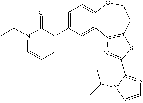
C1(C2=CC=CN(C(C)C)C2=O)=CC=C2C(=C1)C1=C(CCO2)SC(C2=NC=NN2C(C)C)=N1
